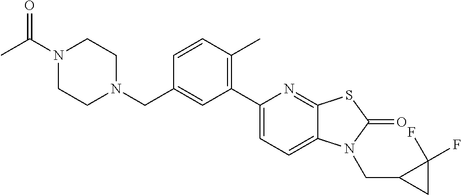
C1(C2=CC=C3C(=N2)SC(=O)N3CC2CC2(F)F)=C(C)C=CC(CN2CCN(C(C)=O)CC2)=C1
